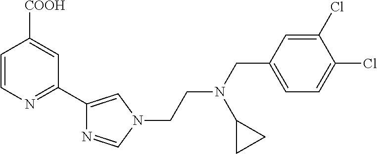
C1=CN=C(C2=CN(CCN(CC3=CC=C(Cl)C(Cl)=C3)C3CC3)C=N2)C=C1[COOH]
